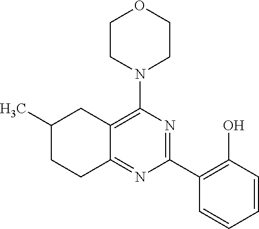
C1(C2=C(O)C=CC=C2)=NC(N2CCOCC2)=C2C(=N1)CCC(C)C2
